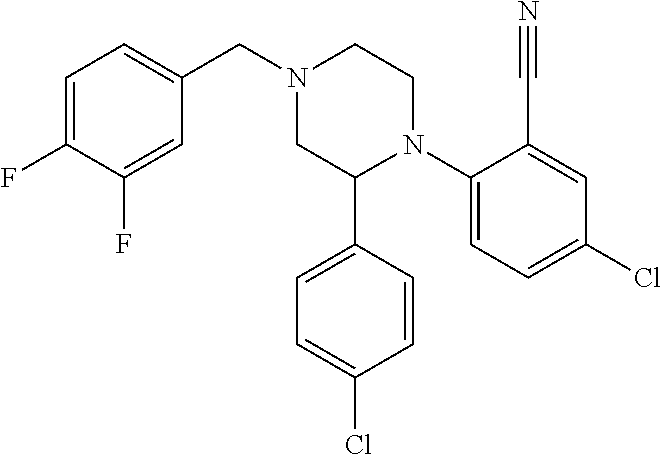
C1(N2CCN(CC3=CC=C(F)C(F)=C3)CC2C2=CC=C(Cl)C=C2)=CC=C(Cl)C=C1C#N
